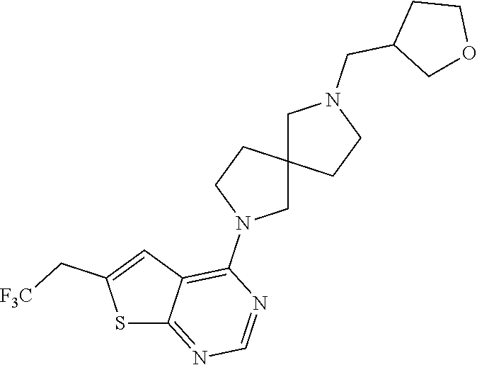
C1(N2CC3(CC2)CCN(CC2COCC2)C3)=C2C(=NC=N1)SC(C[F3C])=C2
